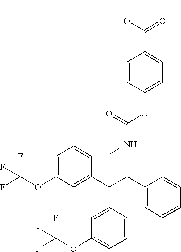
C1=C(OC(F)(F)F)C=C(C(CC2=CC=CC=C2)(C2=CC(OC(F)(F)F)=CC=C2)CNC(OC2=CC=C(C(OC)=O)C=C2)=O)C=C1
